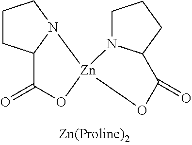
C1CC2N(C1)[Zn]1(OC2=O)N2CCCC2C(=O)O1
